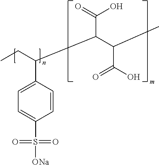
C(C1=CC=C(S([ONa])(=O)=O)C=C1)(CC)C(C(O)=O)C(C)C(O)=O
